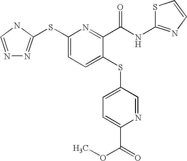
N1=CNC(SC2=CC=C(SC3=CC=C(C(=O)OC)N=C3)C(C(NC3=NC=CS3)=O)=N2)=N1
